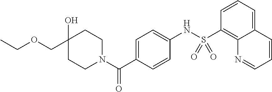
C(OCC)C1(O)CCN(C(C2=CC=C(NS(C3=C4C(=CC=C3)C=CC=N4)(=O)=O)C=C2)=O)CC1
